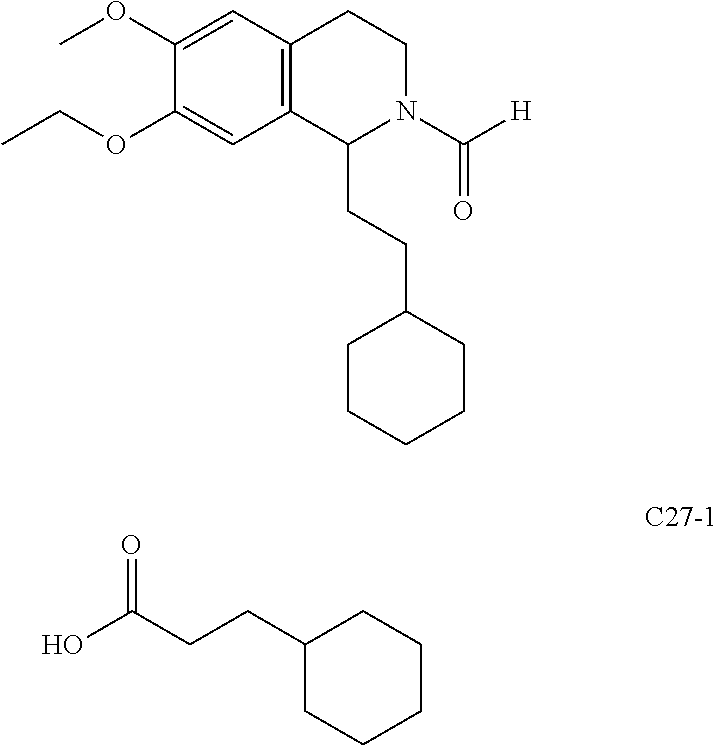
C12=C(C=C(OC)C(OCC)=C1)CCN(C([H])=O)C2CCC1CCCCC1.C1CCC(CCC(O)=O)CC1
